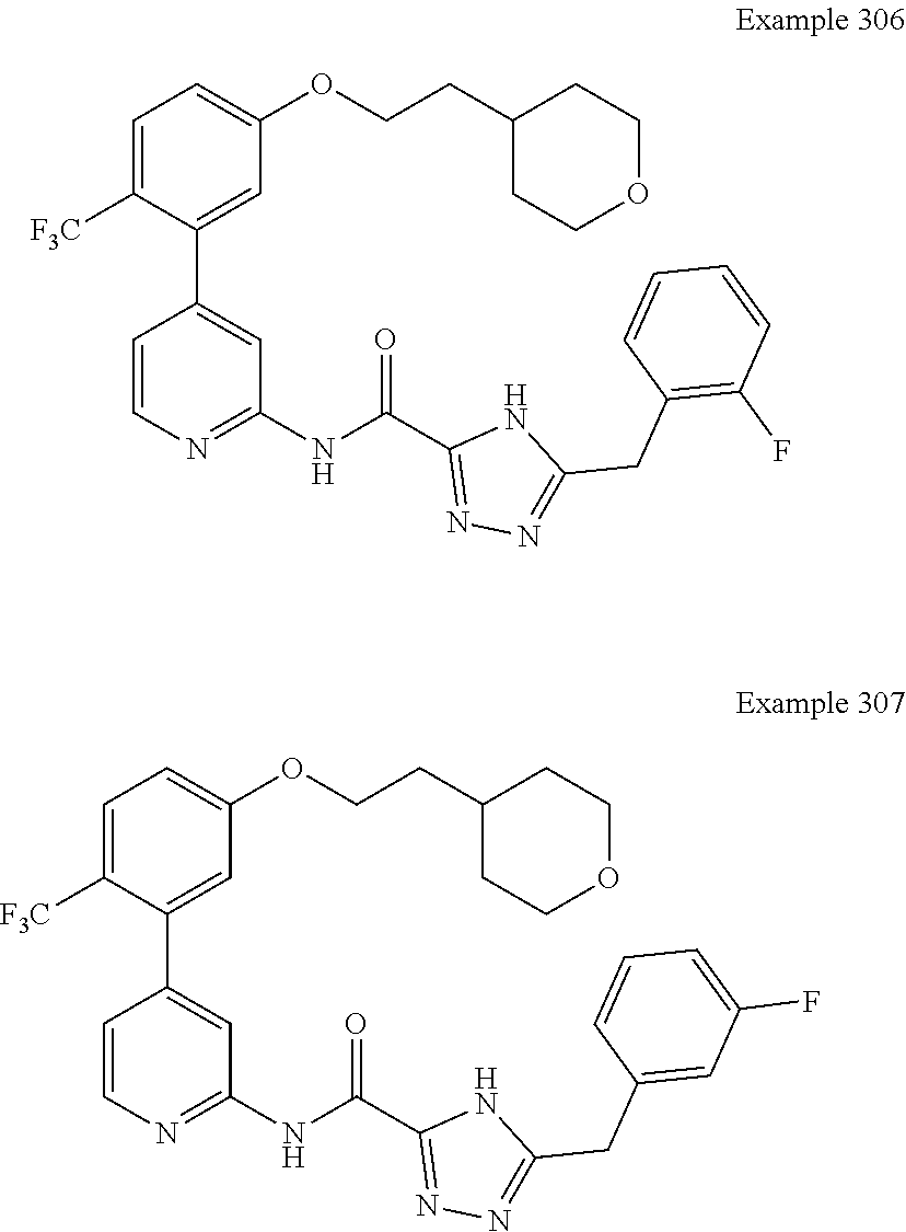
C1=C([F3C])C(C2=CC(NC(C3=NN=C(CC4=C(F)C=CC=C4)N3)=O)=NC=C2)=CC(OCCC2CCOCC2)=C1.C1=C([F3C])C(C2=CC(NC(C3=NN=C(CC4=CC(F)=CC=C4)N3)=O)=NC=C2)=CC(OCCC2CCOCC2)=C1
